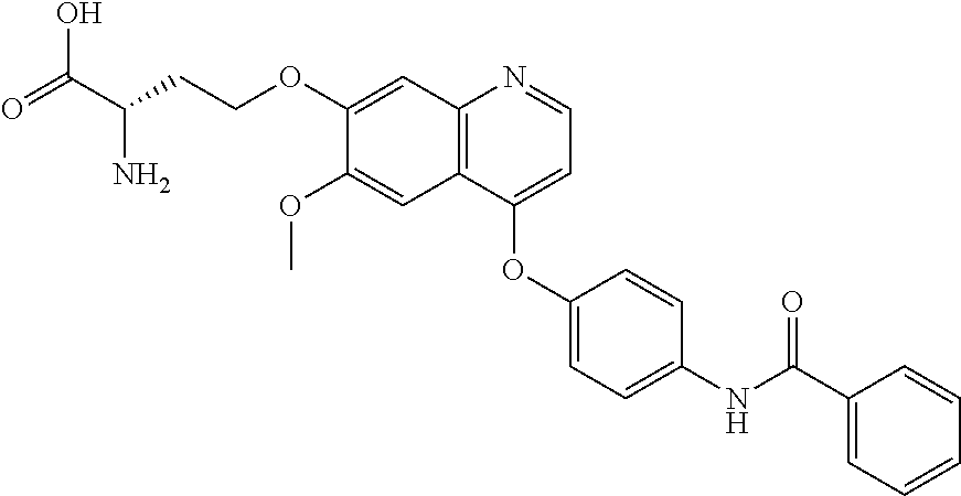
C12=C(C(OC3=CC=C(NC(C4=CC=CC=C4)=O)C=C3)=CC=N1)C=C(OC)C(OCCC(N)C(=O)O)=C2
